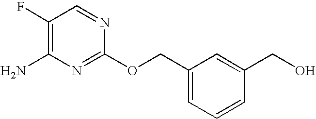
C1(F)=C(N)N=C(OCC2=CC=CC(CO)=C2)N=C1
